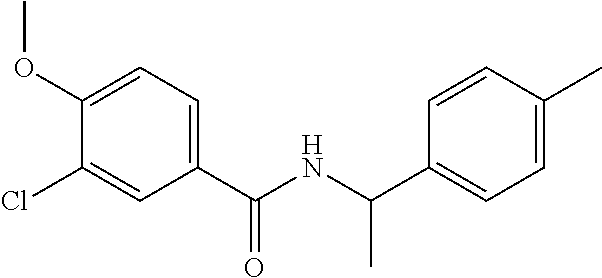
C1(OC)=CC=C(C(NC(C2=CC=C(C)C=C2)C)=O)C=C1Cl
